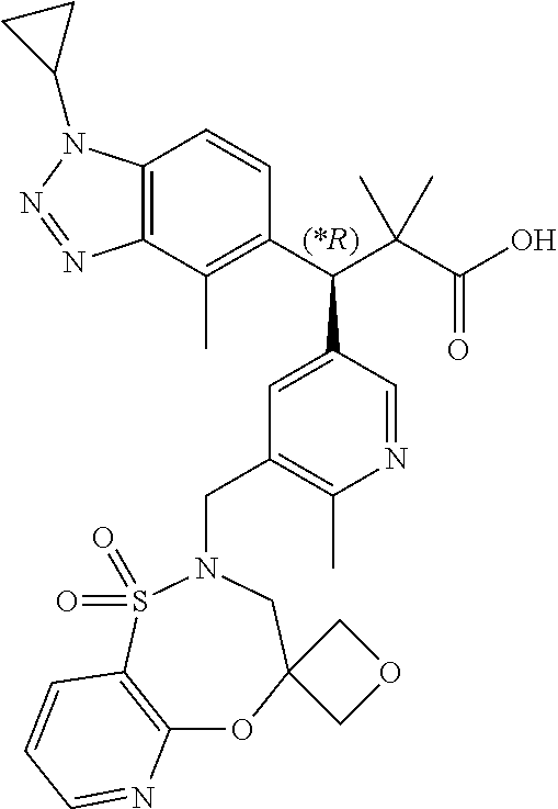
C1(C(C(C(O)=O)(C)C)C2=CC(CN3CC4(OC5=C(S3(=O)=O)C=CC=N5)COC4)=C(C)N=C2)=C(C)C2=C(C=C1)N(C1CC1)N=N2
